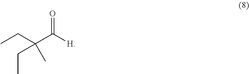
O=C(C(CC)(C)CC)[H]
